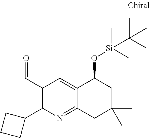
C1(C=O)=C(C2CCC2)N=C2C(=C1C)C(O[Si](C)(C)C(C)(C)C)CC(C)(C)C2
